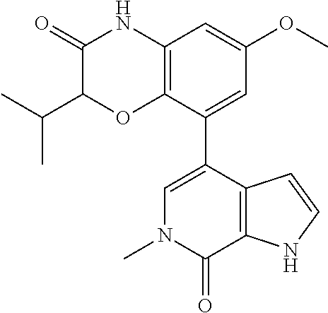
C1(=O)C(C(C)C)OC2=C(N1)C=C(OC)C=C2C1=CN(C)C(=O)C2=C1C=CN2
